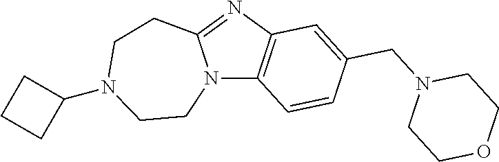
N12C3=C(N=C1CCN(C1CCC1)CC2)C=C(CN1CCOCC1)C=C3
